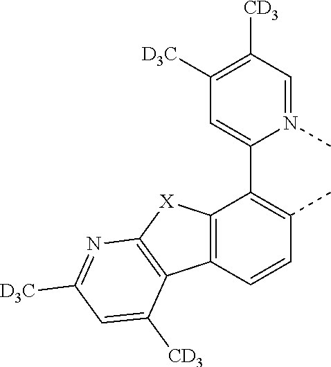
C12=C(C=CC(C)=C1C1=CC([D3C])=C([CD3])C=N1C)C1=C([X]2)N=C([D3C])C=C1[CD3]
